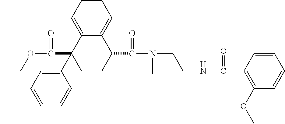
C1=C2C(=CC=C1)C(C(=O)N(CCNC(=O)C1=C(OC)C=CC=C1)C)CCC2(C1=CC=CC=C1)C(=O)OCC
